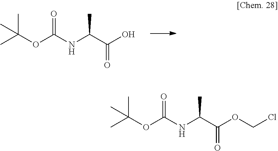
CC(OC(NC(C(O)=O)C)=O)(C)C.CC(OC(NC(C(OCCl)=O)C)=O)(C)C
